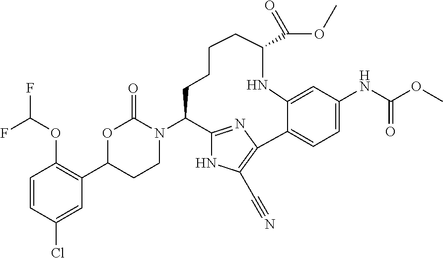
C12=CC(NC(OC)=O)=CC=C1C1=C(C#N)NC(=N1)C(N1C(=O)OC(C3=C(OC(F)F)C=CC(Cl)=C3)CC1)CCCCC(C(OC)=O)N2
